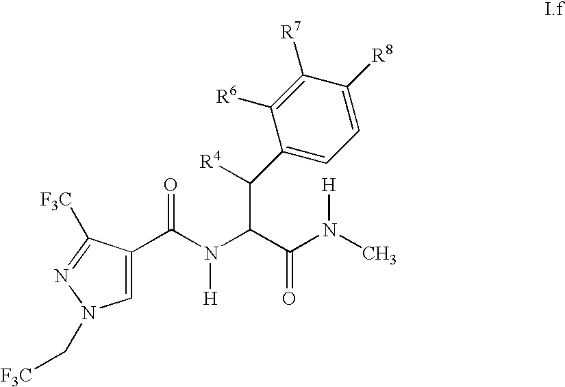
C1=C(C(N(C(C(N(C)[H])=O)C([R4])C2=CC=C([R8])C([R7])=C2[R6])[H])=O)C([F3C])=NN1C[F3C]
